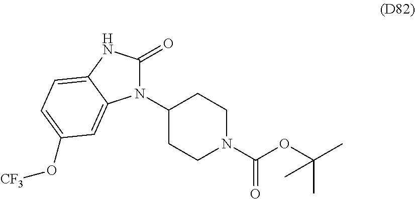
N1(C2CCN(C(OC(C)(C)C)=O)CC2)C(=O)NC2=CC=C(O[CF3])C=C12
